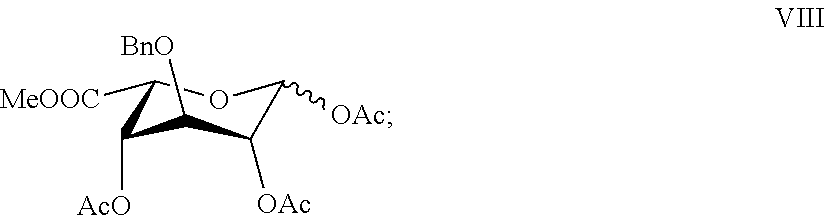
C1([MeOOC])C([AcO])C([BnO])C([OAc])C([OAc])O1
